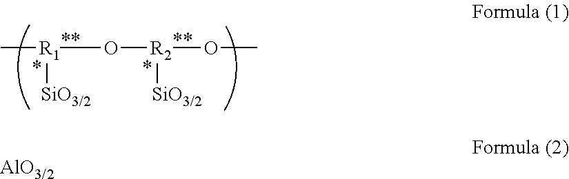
C[R1]([SiO3/2])O[R2](OC)[SiO3/2].[AlO3/2]
